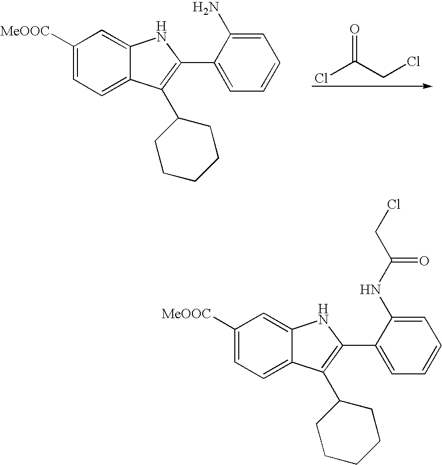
ClC(CCl)=O.C1([MeOOC])=CC=C2C(=C1)NC(C1=CC=CC=C1N)=C2C1CCCCC1.C1([MeOOC])=CC=C2C(=C1)NC(C1=CC=CC=C1NC(CCl)=O)=C2C1CCCCC1
